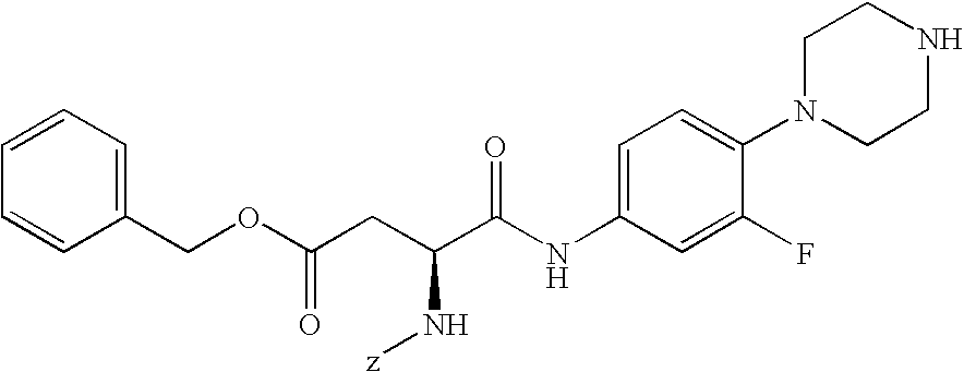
C1=CC=CC(COC(CC(C(NC2=CC=C(N3CCNCC3)C(F)=C2)=O)N[z])=O)=C1
